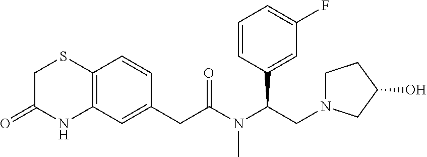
C12=C(C=C(CC(N(C(CN3CCC(O)C3)C3=CC(F)=CC=C3)C)=O)C=C1)NC(=O)CS2
